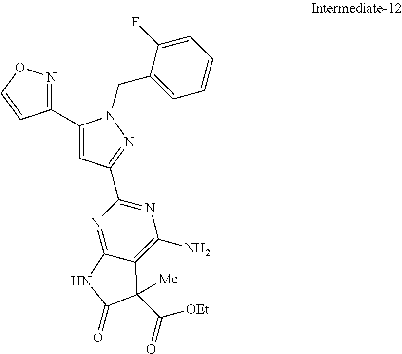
C1(C2=CC(C3=NC(N)=C4C(=N3)NC(=O)C4(C(=O)[OEt])[Me])=NN2CC2=CC=CC=C2F)=NOC=C1
